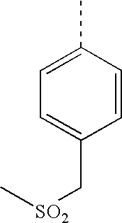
C1=CC(C)=CC=C1C[SO2]C
